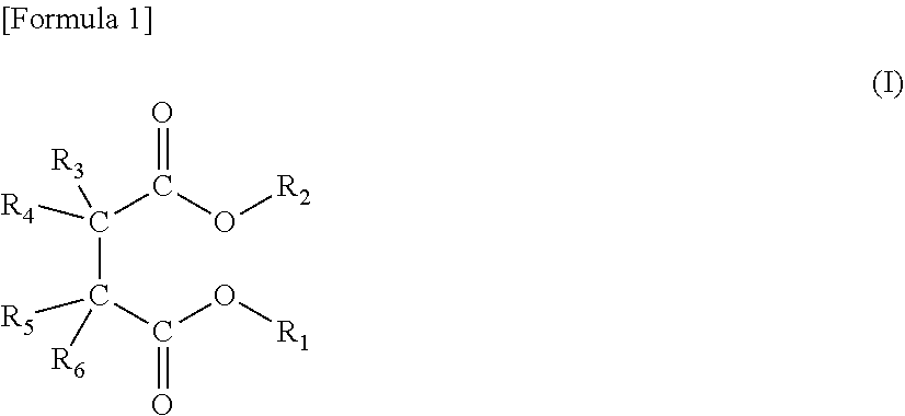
C(C([R5])([R6])C(O[R1])=O)(C(O[R2])=O)([R3])[R4]
